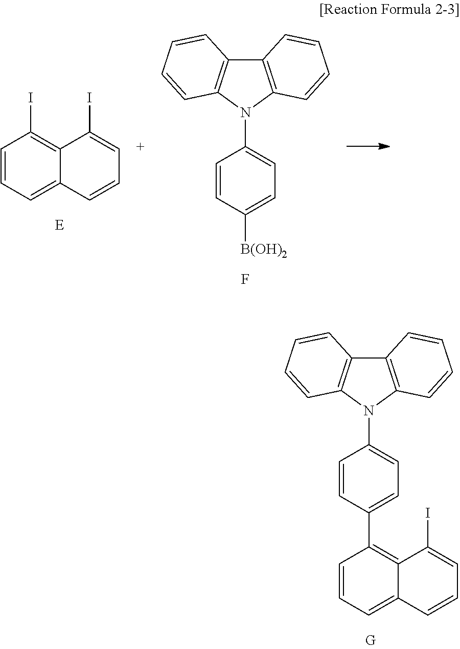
C1=CC=C2C(=C1I)C(I)=CC=C2.C12=C(N(C3=CC=C([B(OH)2])C=C3)C3=C1C=CC=C3)C=CC=C2.F.C12=C(N(C3=CC=C(C4=C5C(=CC=C4)C=CC=C5I)C=C3)C3=C1C=CC=C3)C=CC=C2
